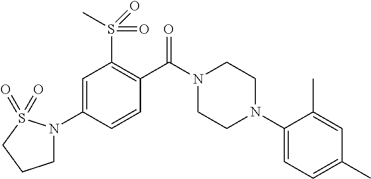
C1=C(N2CCCS2(=O)=O)C=CC(C(N2CCN(C3=CC=C(C)C=C3C)CC2)=O)=C1S(=O)(=O)C
